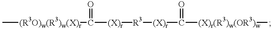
C[(R3O)w(R3)w(X)r]C([(X)r][R3][(X)r]C([(X)r(R3)w(OR3)w]C)=O)=O
